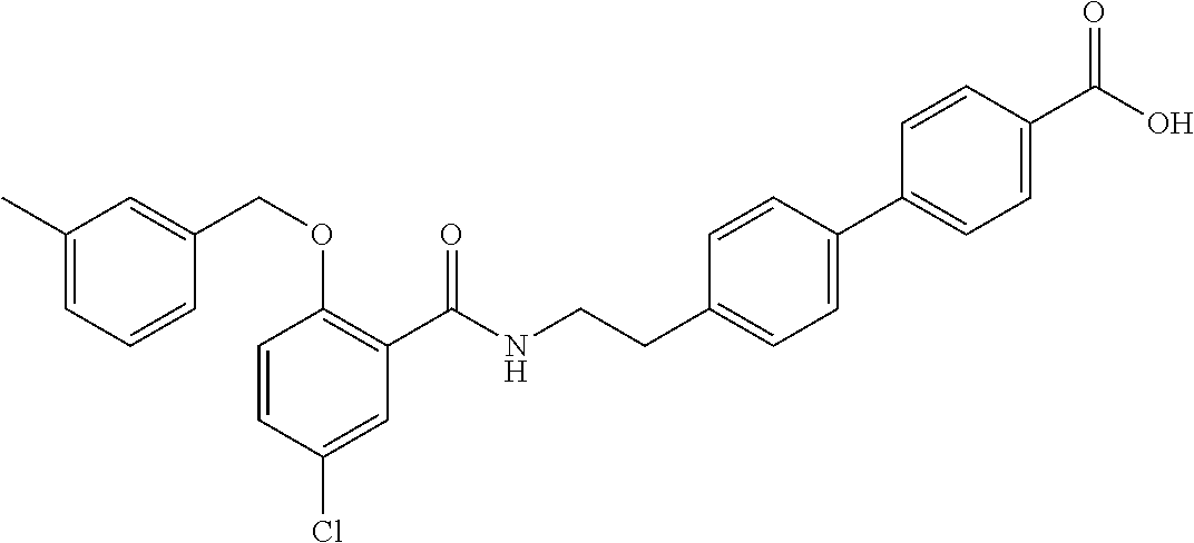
C1=CC(Cl)=CC(C(NCCC2=CC=C(C3=CC=C(C(O)=O)C=C3)C=C2)=O)=C1OCC1=CC(C)=CC=C1
